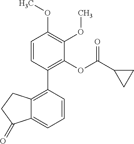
C1=CC(C2=C3C(=CC=C2)C(=O)CC3)=C(OC(C2CC2)=O)C(OC)=C1OC
